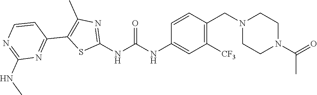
C1([CF3])=C(CN2CCN(C(=O)C)CC2)C=CC(NC(NC2=NC(C)=C(C3=NC(NC)=NC=C3)S2)=O)=C1
